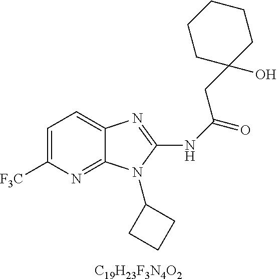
[C19H23F3N4O2].C1=C([F3C])N=C2C(=C1)N=C(NC(=O)CC1(O)CCCCC1)N2C1CCC1
